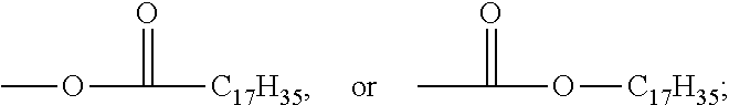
COC([C17H35])=O.CC(O[C17H35])=O
